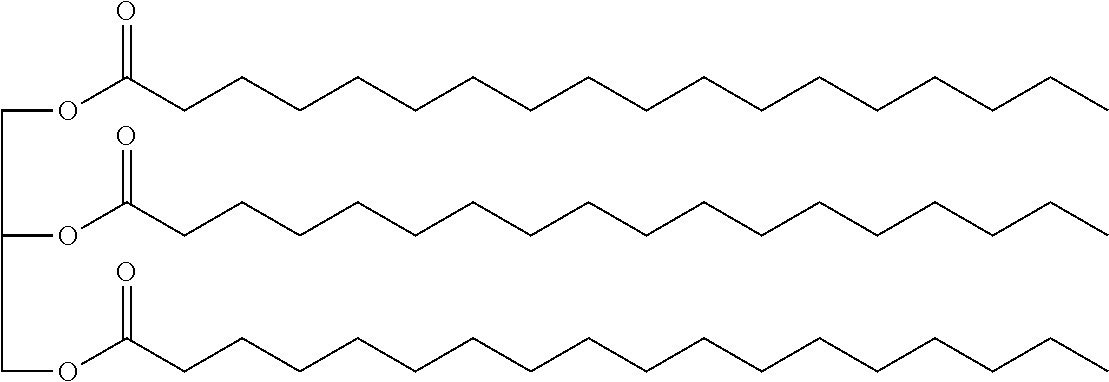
C(OC(CCCCCCCCCCCCCCCCC)=O)C(OC(CCCCCCCCCCCCCCCCC)=O)COC(CCCCCCCCCCCCCCCCC)=O
